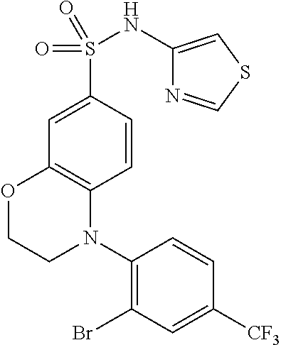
C1(NS(=O)(=O)C2=CC3=C(C=C2)N(C2=C(Br)C=C([CF3])C=C2)CCO3)=CSC=N1
